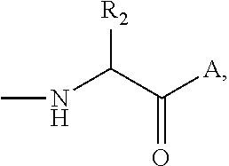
[R2]C(C([A])=O)NC
